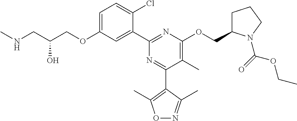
C1=C(OCC(CNC)O)C=C(C2=NC(OCC3CCCN3C(=O)OCC)=C(C)C(C3=C(C)ON=C3C)=N2)C(Cl)=C1
